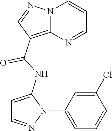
N12C(=C(C(NC3=CC=NN3C3=CC=CC(Cl)=C3)=O)C=N1)N=CC=C2
